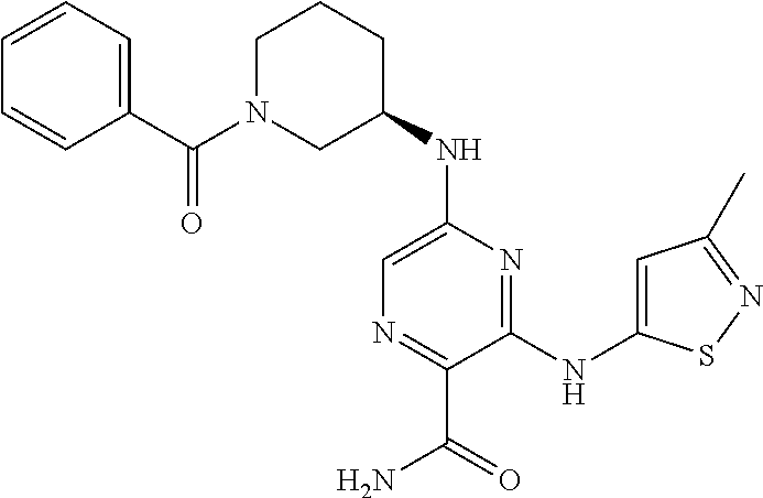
N(C1=CN=C(C(N)=O)C(NC2=CC(C)=NS2)=N1)C1CCCN(C(=O)C2=CC=CC=C2)C1
